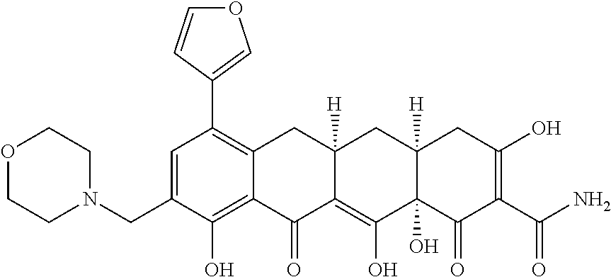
C1=C(CN2CCOCC2)C(O)=C2C(=C1C1=COC=C1)CC1([H])C(=C(O)C3(O)C([H])(C1)CC(O)=C(C(N)=O)C3=O)C2=O
